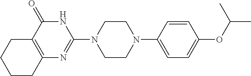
C12=C(C(=O)NC(N3CCN(C4=CC=C(OC(C)C)C=C4)CC3)=N1)CCCC2
